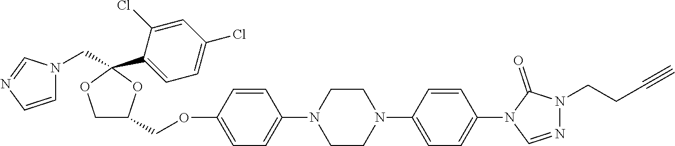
C1C(COC2=CC=C(N3CCN(C4=CC=C(N5C=NN(CCC#C)C5=O)C=C4)CC3)C=C2)OC(C2=CC=C(Cl)C=C2Cl)(CN2C=CN=C2)O1
